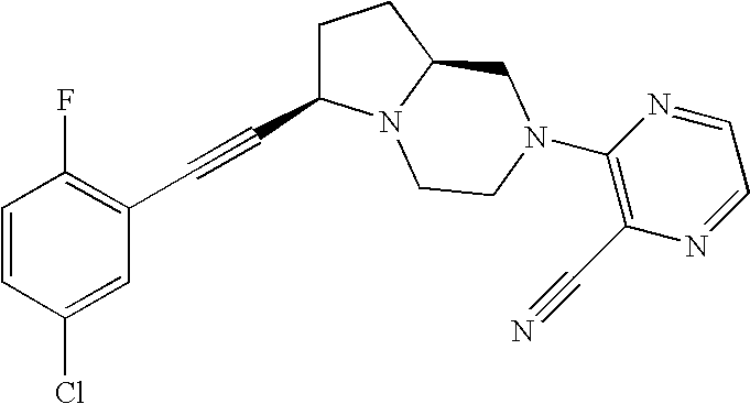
C1=CC(Cl)=CC(C#CC2CCC3N2CCN(C2=C(C#N)N=CC=N2)C3)=C1F
